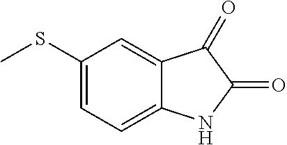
C1(SC)=CC=C2C(=C1)C(=O)C(=O)N2
